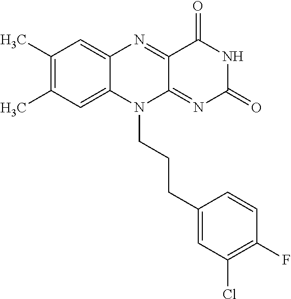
C1(C)=C(C)C=C2C(=C1)N=C1C(=NC(=O)NC1=O)N2CCCC1=CC(Cl)=C(F)C=C1
